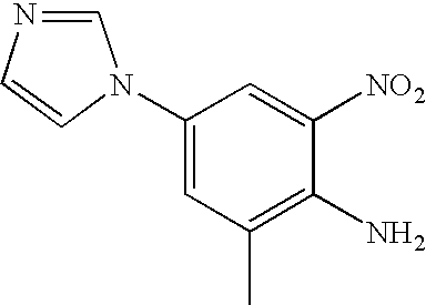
C1(N2C=NC=C2)=CC(C)=C(N)C([NO2])=C1
